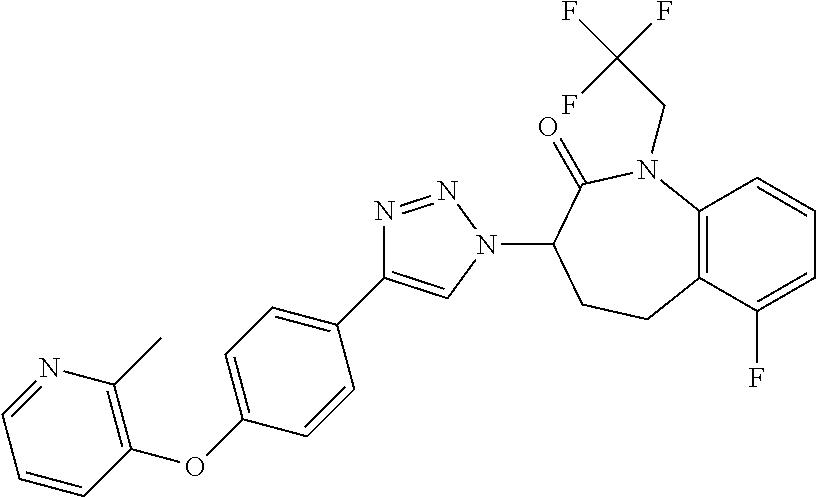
C12=C(C(F)=CC=C1)CCC(N1C=C(C3=CC=C(OC4=C(C)N=CC=C4)C=C3)N=N1)C(=O)N2CC(F)(F)F
